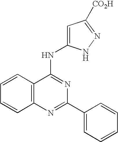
C12=C(N=C(C3=CC=CC=C3)N=C1NC1=CC([CO2H])=NN1)C=CC=C2
